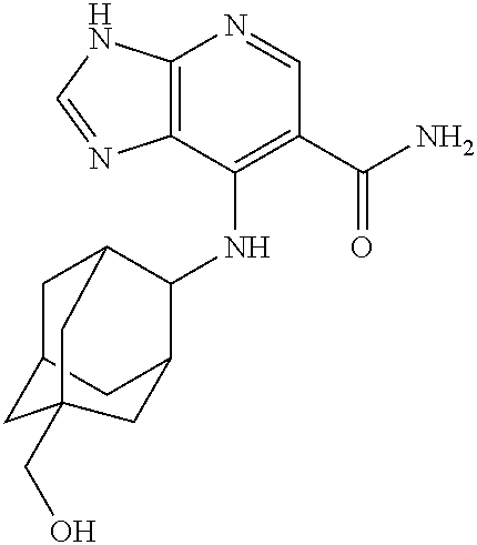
C12=C(C(NC3C4CC5CC3CC(CO)(C5)C4)=C(C(N)=O)C=N1)N=CN2
